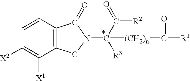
C1([X2])=C([X1])C2=C(C=C1)C(=O)N(C(C(=O)[R2])([R3])[(CH2)n]C([R1])=O)C2
